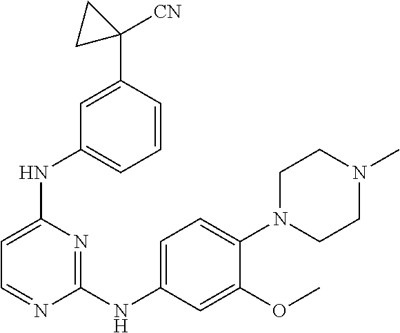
C1=C(NC2=CC=CC(C3([CN])CC3)=C2)N=C(NC2=CC=C(N3CCN(C)CC3)C(OC)=C2)N=C1
